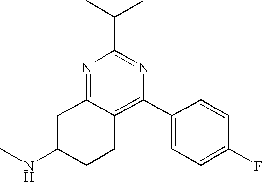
C12=C(C3=CC=C(F)C=C3)N=C(C(C)C)N=C1CC(NC)CC2
